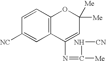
C1([NC])=CC2=C(C=C1)OC([Me])([Me])C=C2N=C([Me])N[CN]
